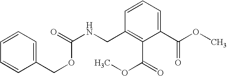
C1(CNC(=O)OCC2=CC=CC=C2)=C(C(=O)OC)C(C(OC)=O)=CC=C1
